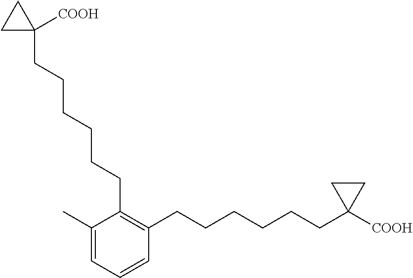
C1(C)=CC=CC(CCCCCCC2([COOH])CC2)=C1CCCCCCC1([COOH])CC1
